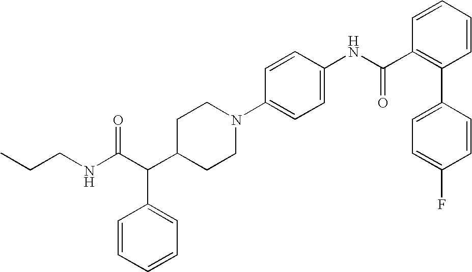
C(C(C1CCN(C2=CC=C(NC(C3=C(C4=CC=C(F)C=C4)C=CC=C3)=O)C=C2)CC1)C1=CC=CC=C1)(NCCC)=O
